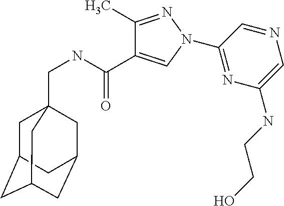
C1(C)=NN(C2=NC(NCCO)=CN=C2)C=C1C(NCC12CC3CC(CC(C1)C3)C2)=O
